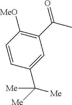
C1(C(C)=O)=C([MeO])C=CC(C([Me])([Me])[Me])=C1
